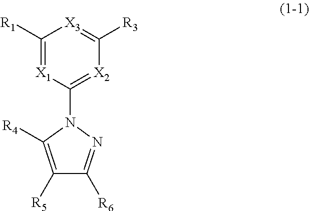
C1([R1])=[X1]C(N2C([R4])=C([R5])C([R6])=N2)=[X2]C([R3])=[X3]1
